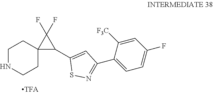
C1NCCC2(C1)C(C1=CC(C3=CC=C(F)C=C3[F3C])=NS1)C2(F)F
